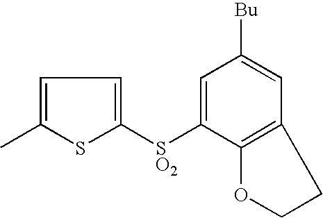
C1=C([SO2]C2=CC=C(C)S2)C2=C(C=C1[Bu])CCO2
